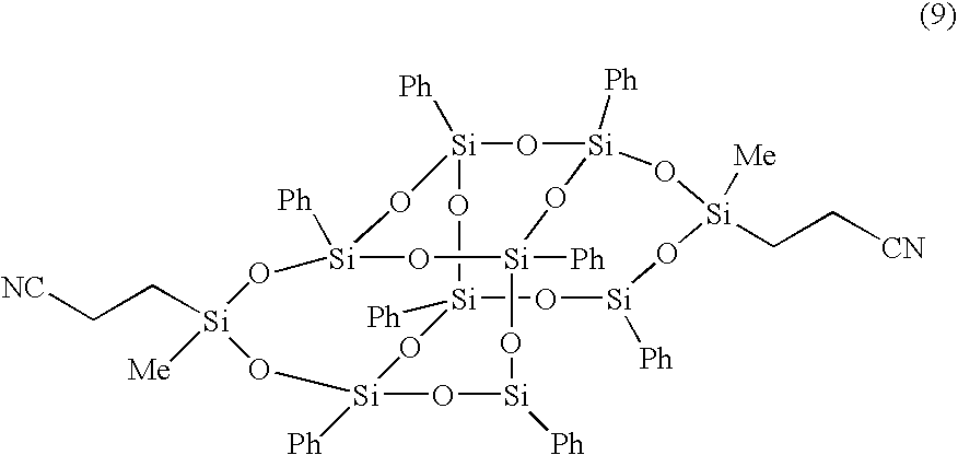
O1[Si]2([Ph])O[Si]3([Ph])O[Si]([Ph])O[Si]4([Ph])O[Si]([Ph])(O[Si]([Me])(CC[NC])O3)O[Si]1([Ph])O[Si]([Ph])(O4)O[Si]([Me])(CC[CN])O[Si]([Ph])O2
